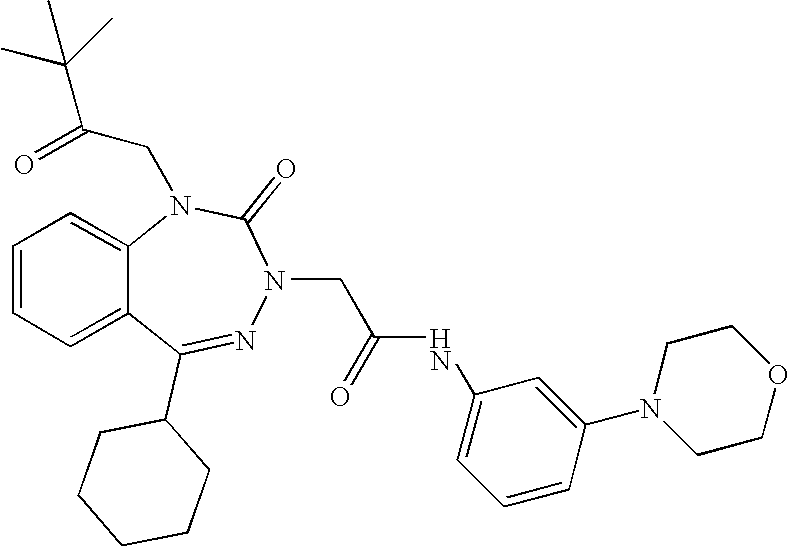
C1=CC=C2C(=C1)N(CC(=O)C(C)(C)C)C(=O)N(CC(NC1=CC=CC(N3CCOCC3)=C1)=O)N=C2C1CCCCC1
